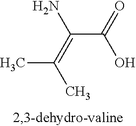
C(C(=O)O)(=C(C)C)N
